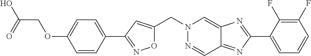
C(N1N=CC2=NC(C3=CC=CC(F)=C3F)=NC2=C1)C1=CC(C2=CC=C(OCC(O)=O)C=C2)=NO1
